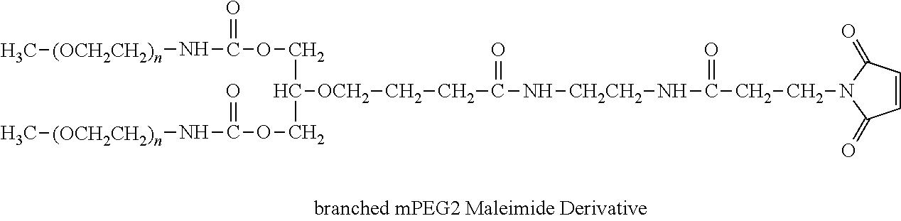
C(CC(N[CH2CH2]NC(CC[OCH2]C(COC(N[(OCH2CH2)n]C)=O)COC(N[(OCH2CH2)n]C)=O)=O)=O)N1C(=O)C=CC1=O
